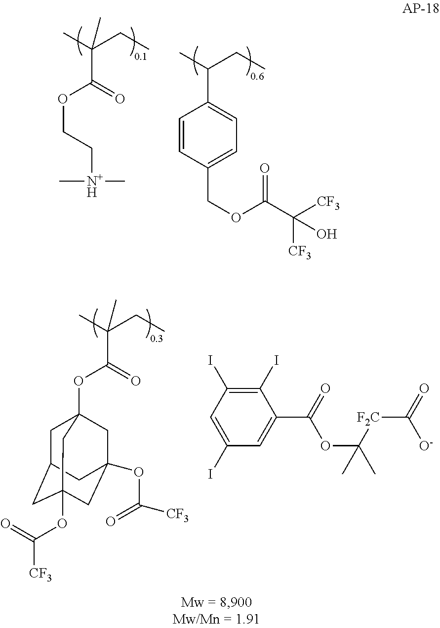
CC(CC)(C)C(=O)OCC[N+H](C)C.CC(CC)C1=CC=C(COC(C([CF3])([CF3])O)=O)C=C1.CC(CC)(C)C(=O)OC12CC3CC(OC(=O)[CF3])(CC(OC(=O)[CF3])(C1)C3)C2.C1(I)=C(I)C=C(I)C=C1C(=O)OC(C)([F2C]C(=O)[O-])C
